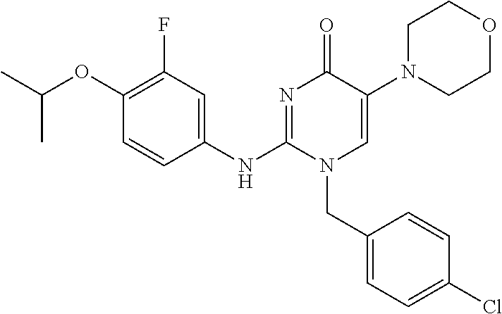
C1(F)=C(OC(C)C)C=CC(NC2=NC(=O)C(N3CCOCC3)=CN2CC2=CC=C(Cl)C=C2)=C1
